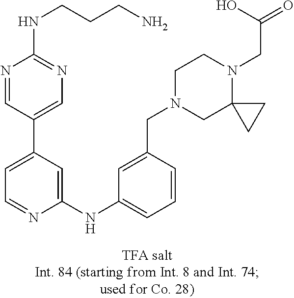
C1=C(C2=CN=C(NCCCN)N=C2)C=C(NC2=CC=CC(CN3CC4(N(CC(=O)O)CC3)CC4)=C2)N=C1
